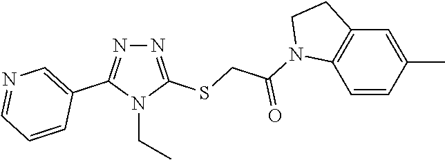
N1=C(SCC(=O)N2C3=C(C=C(C)C=C3)CC2)N(CC)C(C2=CN=CC=C2)=N1
